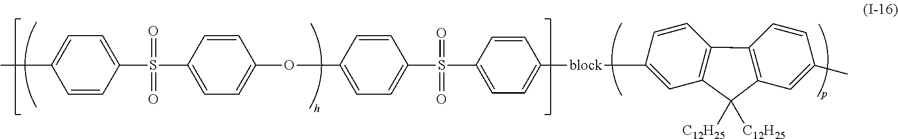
C1=C(S(C2=CC=C(OC3=CC=C(S(=O)(=O)C4=CC=C([block]C5=CC6=C(C=C5)C5=C(C6([C12H25])[C12H25])C=C(C)C=C5)C=C4)C=C3)C=C2)(=O)=O)C=CC(C)=C1
